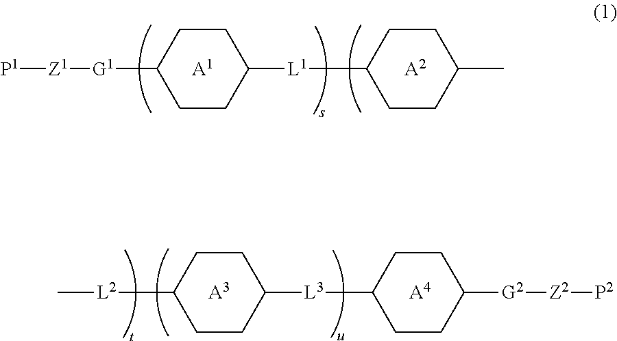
[P1][Z1][G1]C1CCC([L1]C2CCC(C)CC2)CC1.[A1].[A2].[A3].[A4].[L2](C1CCC([L3]C2CCC([G2][Z2][P2])CC2)CC1)C
